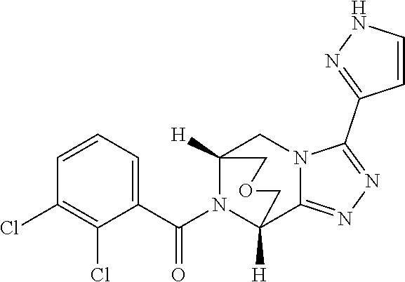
C1=CC=C(C(N2C3([H])C4=NN=C(C5=NNC=C5)N4CC2([H])COC3)=O)C(Cl)=C1Cl
